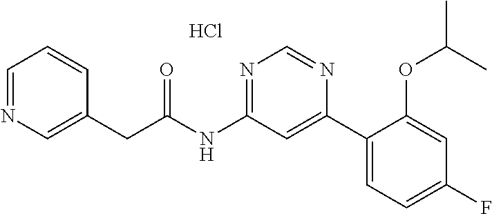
C1(CC(NC2=NC=NC(C3=CC=C(F)C=C3OC(C)C)=C2)=O)=CN=CC=C1.Cl
